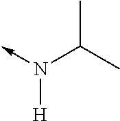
C-N(C(C)C)[H]
